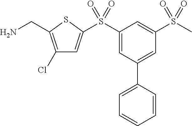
C1(Cl)=C(CN)SC(S(C2=CC(C3=CC=CC=C3)=CC(S(C)(=O)=O)=C2)(=O)=O)=C1
